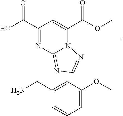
C1(C(O)=O)=NC2=NC=NN2C(C(OC)=O)=C1.C1=C(OC)C=C(CN)C=C1
